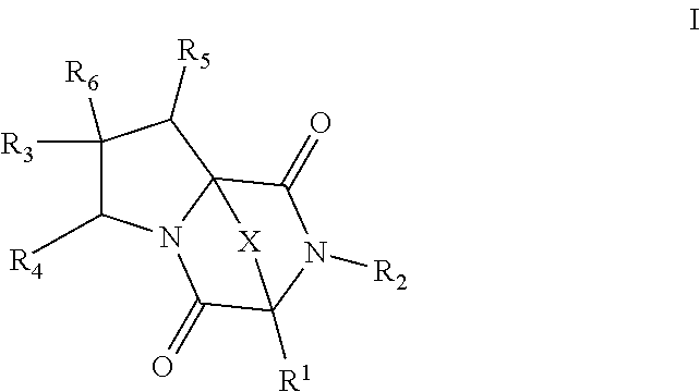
[R4]C1C([R3])([R6])C([R5])C23N1C(=O)C([R1])(N([R2])C2=O)[X]3
